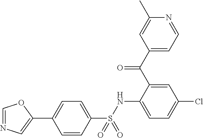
C1(C(C2=CC(Cl)=CC=C2NS(C2=CC=C(C3=CN=CO3)C=C2)(=O)=O)=O)=CC=NC(C)=C1
